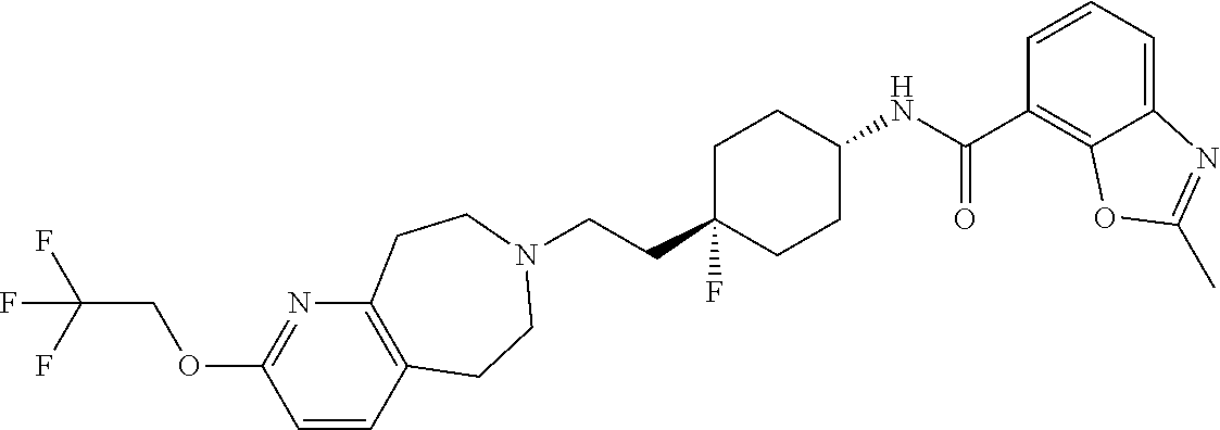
C(CC1(F)CCC(NC(C2=C3C(=CC=C2)N=C(C)O3)=O)CC1)N1CCC2=C(N=C(OCC(F)(F)F)C=C2)CC1
